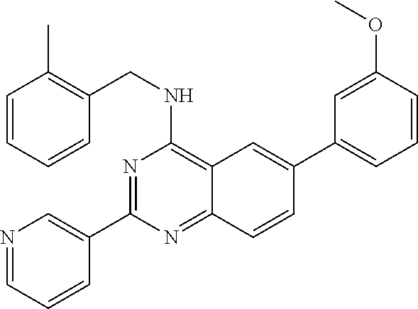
N1=C(C2=CN=CC=C2)N=C2C(=C1NCC1=C(C)C=CC=C1)C=C(C1=CC=CC(OC)=C1)C=C2
